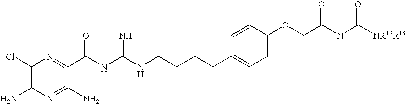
C1(Cl)=C(N)N=C(N)C(C(NC(NCCCCC2=CC=C(OCC(NC([NR13R13])=O)=O)C=C2)=N)=O)=N1
